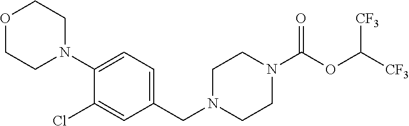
C1(N2CCOCC2)=CC=C(CN2CCN(C(OC([CF3])[CF3])=O)CC2)C=C1Cl
